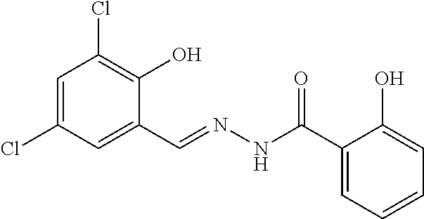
C1=C(Cl)C=C(C=NNC(C2=CC=CC=C2O)=O)C(O)=C1Cl
